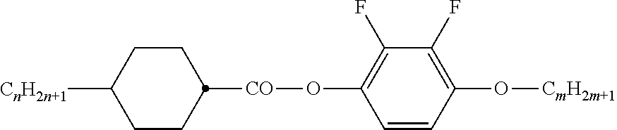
C1([CnH2n+1])CCC([CO]OC2=C(F)C(F)=C(O[CmH2m+1])C=C2)CC1
